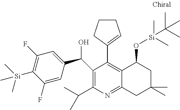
C1(C(O)C2=CC(F)=C([Si](C)(C)C)C(F)=C2)=C(C(C)C)N=C2C(=C1C1=CCCC1)C(O[Si](C(C)(C)C)(C)C)CC(C)(C)C2
